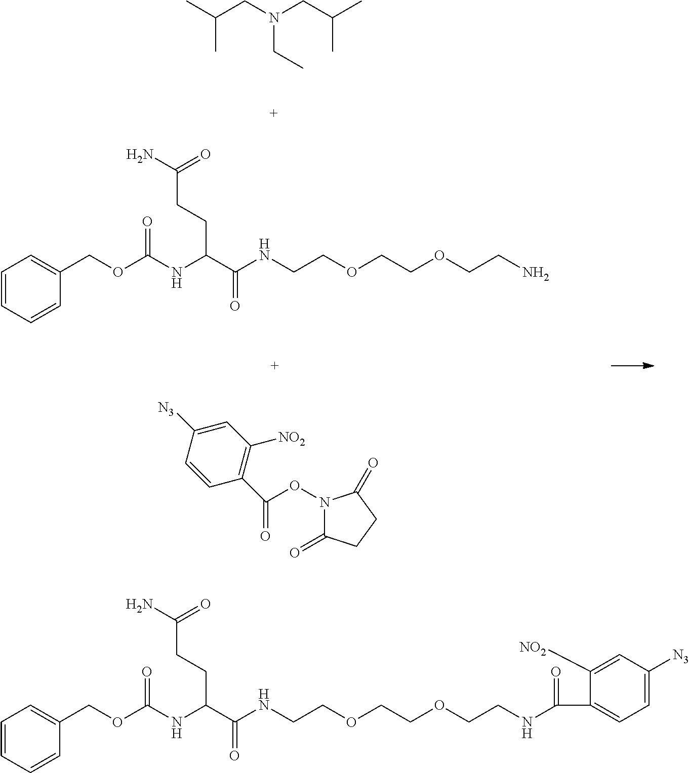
CC(CN(CC(C)C)CC)C.C1=CC=CC(COC(NC(C(NCCOCCOCCN)=O)CCC(N)=O)=O)=C1.N1(OC(=O)C2=C([NO2])C=C([N3])C=C2)C(=O)CCC1=O.C1=CC=CC(COC(NC(C(NCCOCCOCCNC(=O)C2=CC=C([N3])C=C2[NO2])=O)CCC(N)=O)=O)=C1
